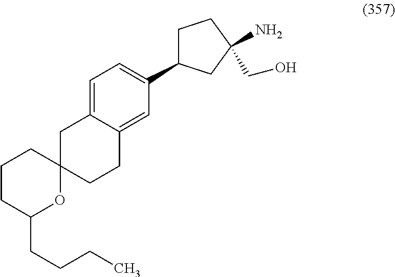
C12(CCC3=CC(C4CCC(N)(CO)C4)=CC=C3C1)CCCC(CCCC)O2
